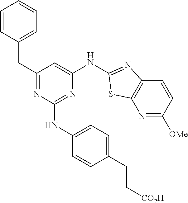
N1=C([OMe])C=CC2=C1SC(NC1=CC(CC3=CC=CC=C3)=NC(NC3=CC=C(CC[CO2H])C=C3)=N1)=N2
